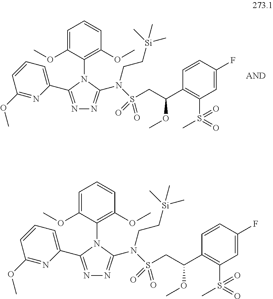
C1=C(OC)C(N2C(C3=CC=CC(OC)=N3)=NN=C2N(S(CC(C2=C(S(C)(=O)=O)C=C(F)C=C2)OC)(=O)=O)CC[Si](C)(C)C)=C(OC)C=C1.C1=C(OC)C(N2C(C3=CC=CC(OC)=N3)=NN=C2N(S(CC(C2=C(S(C)(=O)=O)C=C(F)C=C2)OC)(=O)=O)CC[Si](C)(C)C)=C(OC)C=C1
